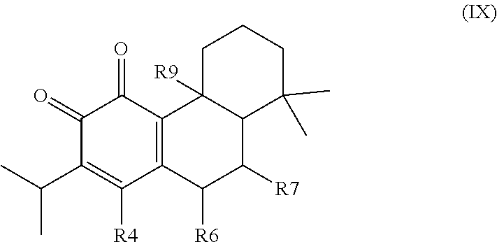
C1(=O)C(C(C)C)=C([R4])C2=C(C1=O)C1([R9])C(C([R7])C2[R6])C(C)(C)CCC1
